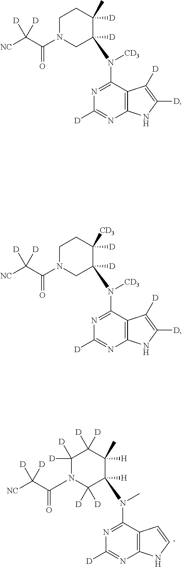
C12=C(C(N([CD3])C3([D])CN(C(C([NC])([D])[D])=O)CCC3([D])C)=NC([D])=N1)C([D])=C([D])N2.C12=C(C(N([CD3])C3([D])CN(C(C([NC])([D])[D])=O)CCC3([D])[CD3])=NC([D])=N1)C([D])=C([D])N2.C12=C(C(N(C)C3([H])C([D])([D])N(C(C([NC])([D])[D])=O)C([D])([D])C([D])([D])C3([H])C)=NC([D])=N1)C=CN2
